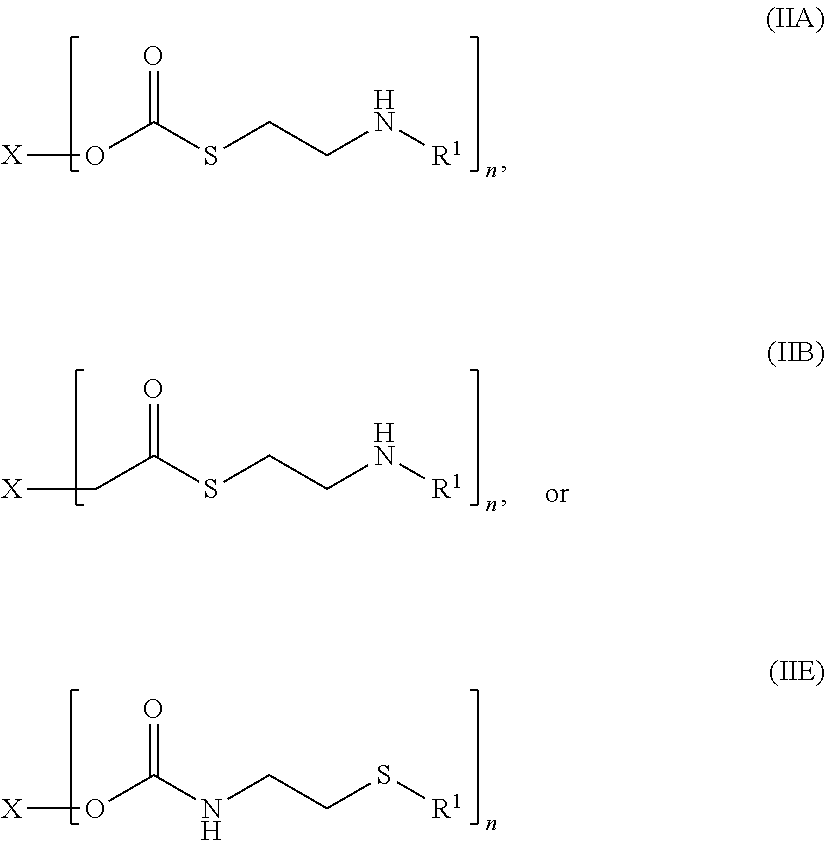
[X]OC(NCCS[R1])=O.[X]OC(SCCN[R1])=O.[X]CC(SCCN[R1])=O
